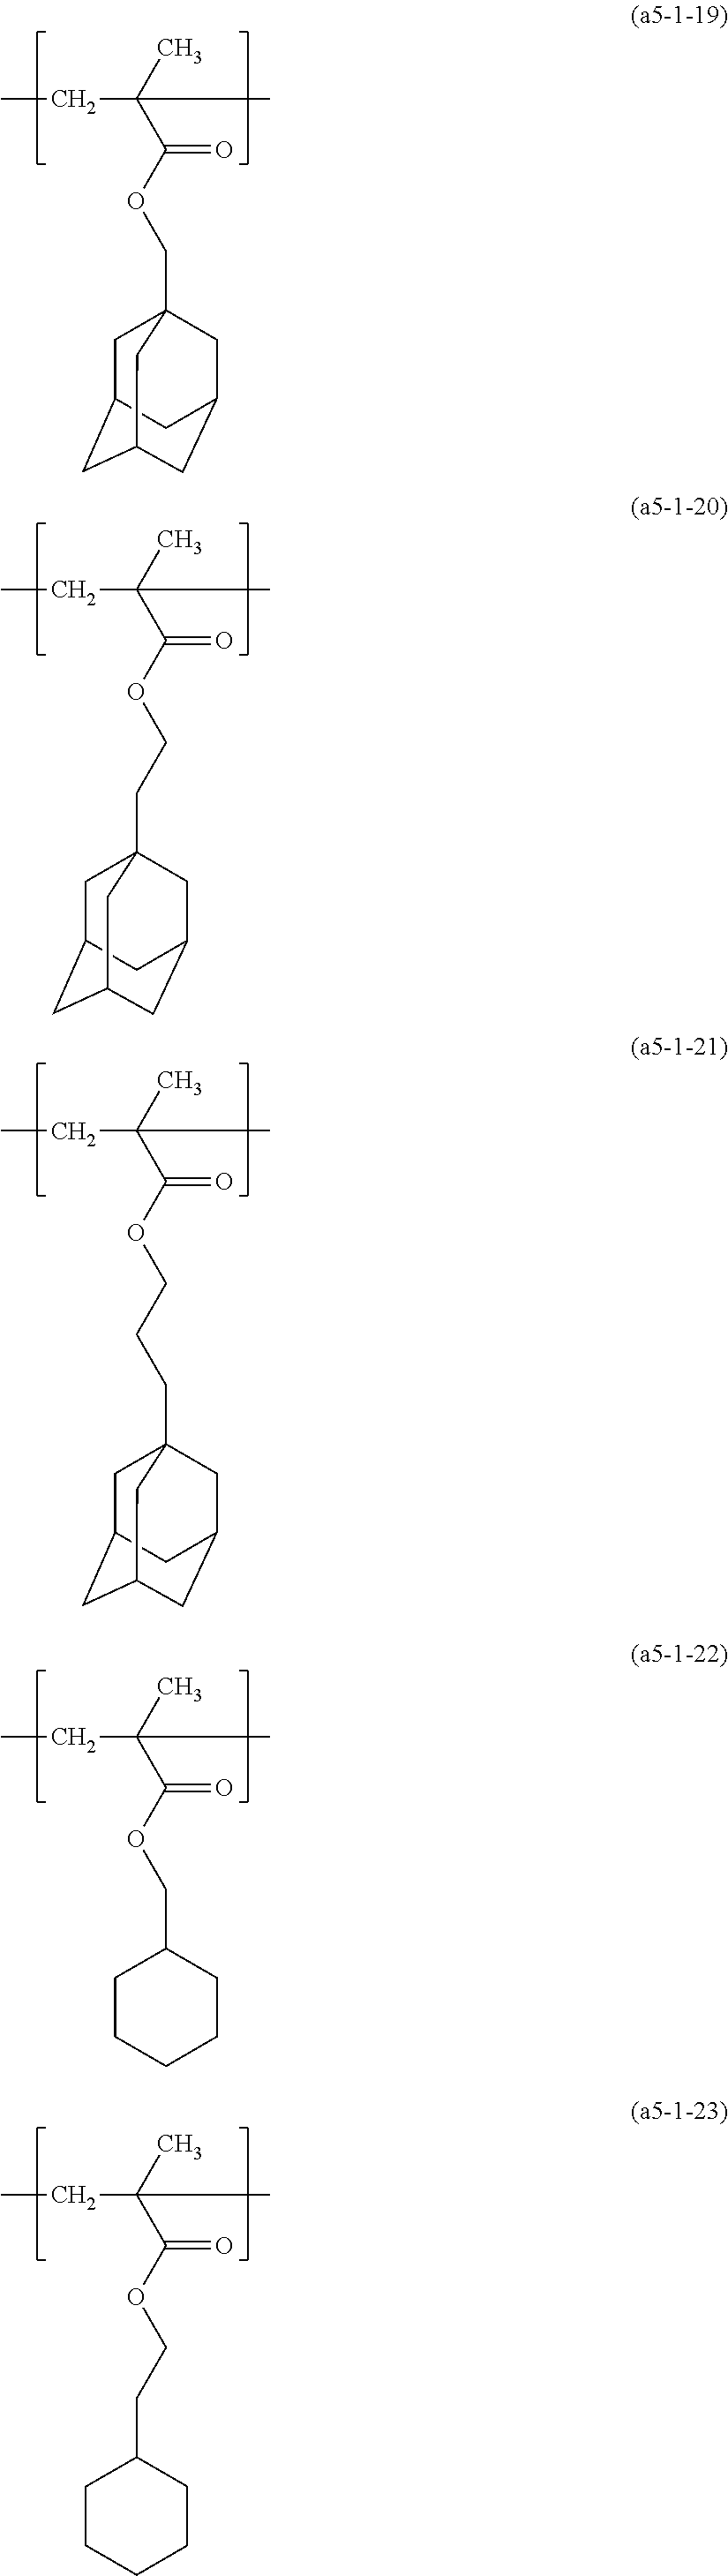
CCC(C)(C(OCC12CC3CC(CC(C1)C3)C2)=O)C.CCC(C)(C(OCCC12CC3CC(CC(C1)C3)C2)=O)C.CCC(C)(C(OCCCC12CC3CC(CC(C1)C3)C2)=O)C.CCC(C)(C(OCC1CCCCC1)=O)C.CCC(C)(C(OCCC1CCCCC1)=O)C
